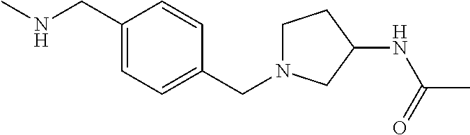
N(C)CC1=CC=C(CN2CCC(NC(=O)C)C2)C=C1
